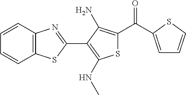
C1=CC2=C(C=C1)SC(C1=C(NC)SC(C(=O)C3=CC=CS3)=C1N)=N2
